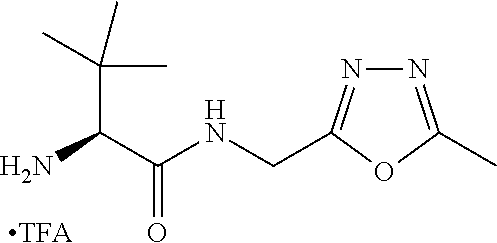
[TFA].C(C(C(NCC1=NN=C(C)O1)=O)N)(C)(C)C
